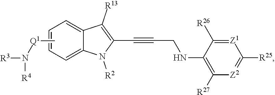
C1=CC=C2C(=C1)C([R13])=C(C#CCNC1=C([R27])[Z2]=C([R25])[Z1]=C1[R26])N2[R2].C[Q1]N([R3])[R4]
